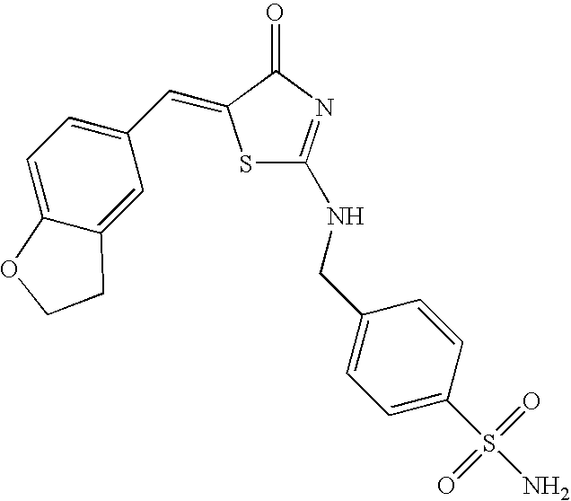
C1=C2C(=CC(C=C3SC(NCC4=CC=C(S(N)(=O)=O)C=C4)=NC3=O)=C1)CCO2
